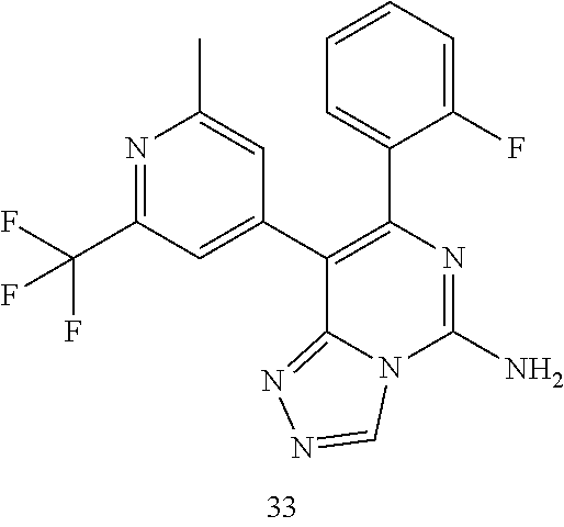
N1=C(C(F)(F)F)C=C(C2=C(C3=CC=CC=C3F)N=C(N)N3C2=NN=C3)C=C1C
